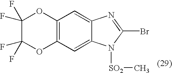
C1(F)(F)C(F)(F)OC2=C(O1)C=C1C(=C2)N([SO2]C)C(Br)=N1
